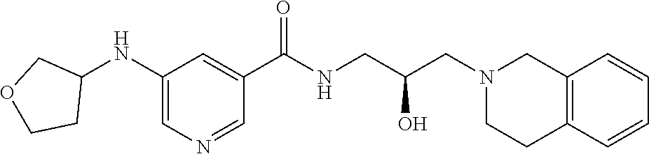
C1(NC2COCC2)=CN=CC(C(NCC(CN2CCC3=C(C2)C=CC=C3)O)=O)=C1
